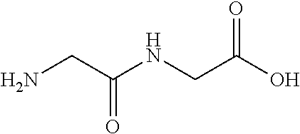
N(C(CN)=O)CC(O)=O
